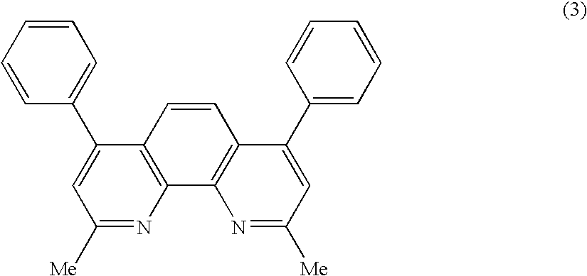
C1([Me])=NC2=C(C(C3=CC=CC=C3)=C1)C=CC1=C2N=C([Me])C=C1C1=CC=CC=C1
